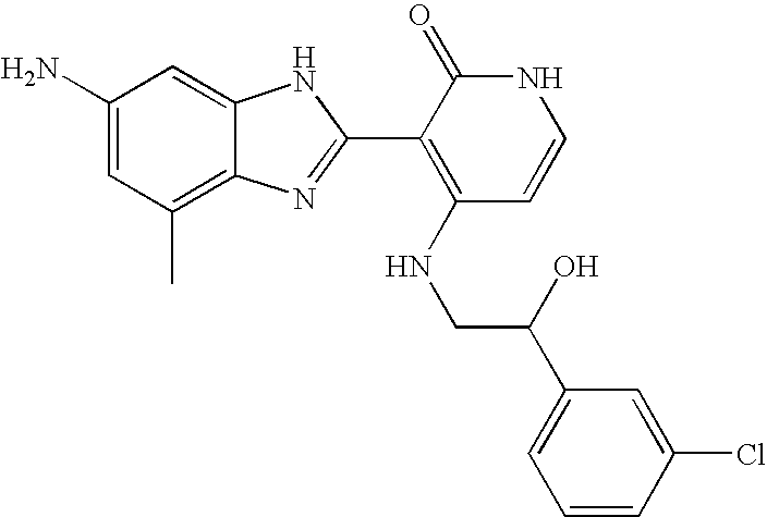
C1(C)=C2C(=CC(N)=C1)NC(C1=C(NCC(C3=CC=CC(Cl)=C3)O)C=CNC1=O)=N2
